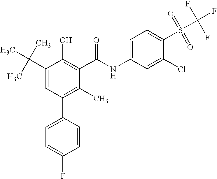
C1(C(C)(C)C)=CC(C2=CC=C(F)C=C2)=C(C)C(C(NC2=CC=C(S(C(F)(F)F)(=O)=O)C(Cl)=C2)=O)=C1O
